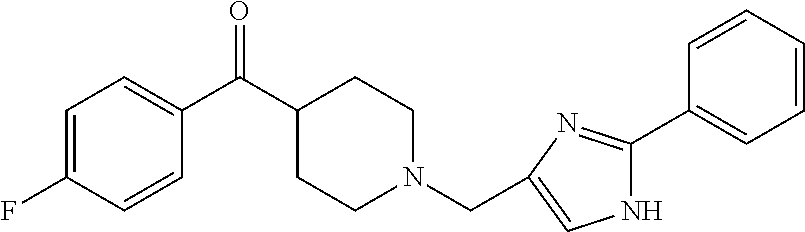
C1=C(F)C=CC(C(C2CCN(CC3=CNC(C4=CC=CC=C4)=N3)CC2)=O)=C1
